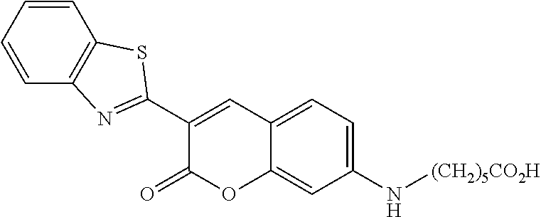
C1=CC=CC2=C1N=C(C1=CC3=CC=C(N[(CH2)5CO2H])C=C3OC1=O)S2
